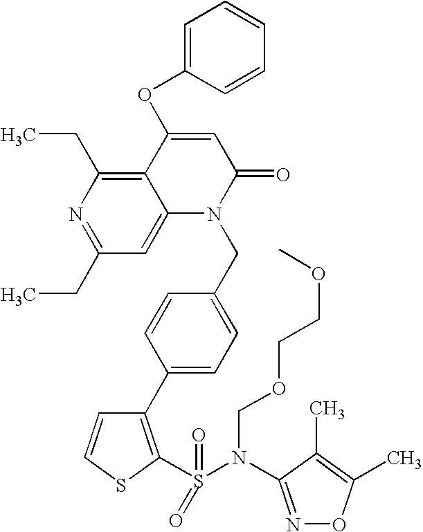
C1(C2=CC=C(CN3C(=O)C=C(OC4=CC=CC=C4)C4=C(CC)N=C(CC)C=C34)C=C2)=C(S(=O)(=O)N(COCCOC)C2=NOC(C)=C2C)SC=C1
